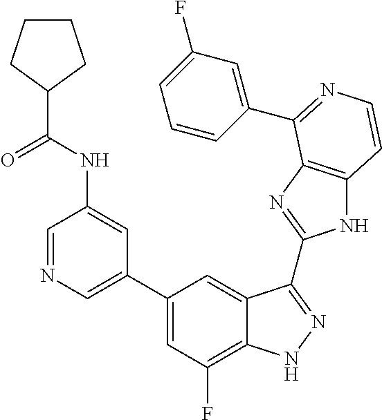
C1(C2=CN=CC(NC(C3CCCC3)=O)=C2)=CC(F)=C2C(=C1)C(C1=NC3=C(N1)C=CN=C3C1=CC(F)=CC=C1)=NN2
